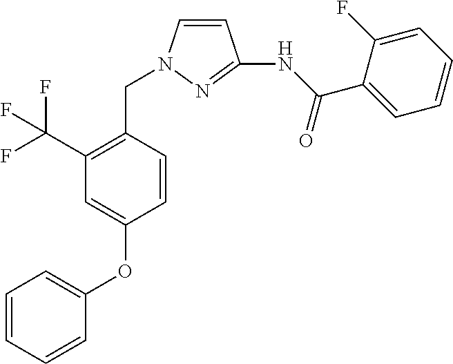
C1=CN(CC2=C(C(F)(F)F)C=C(OC3=CC=CC=C3)C=C2)N=C1NC(C1=CC=CC=C1F)=O
